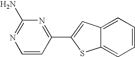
C1=CC(C2=CC3=CC=CC=C3S2)=NC(N)=N1
